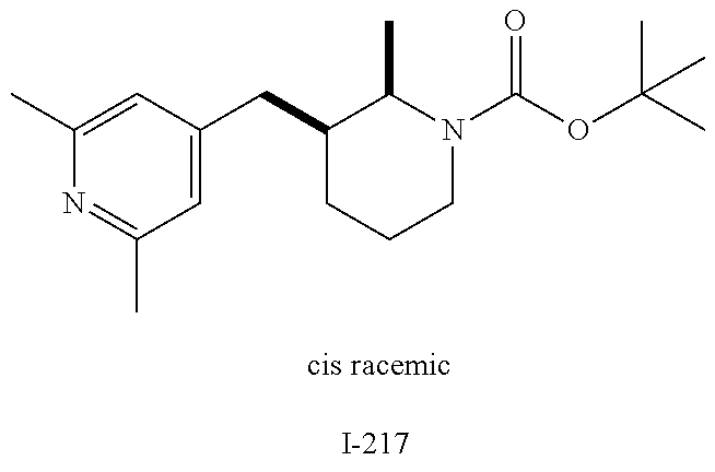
C1(C)=CC(CC2CCCN(C(=O)OC(C)(C)C)C2C)=CC(C)=N1
